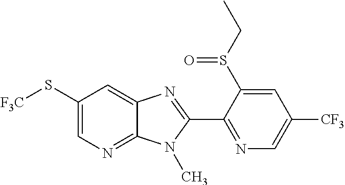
C1(S[F3C])=CN=C2C(=C1)N=C(C1=NC=C([CF3])C=C1S(CC)=O)N2C
